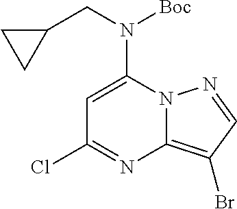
C1=C(N(CC2CC2)[Boc])N2C(=C(Br)C=N2)N=C1Cl
